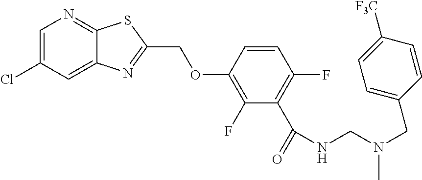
C12=CC(Cl)=CN=C1SC(COC1=C(F)C(C(=O)NCN(CC3=CC=C([F3C])C=C3)C)=C(F)C=C1)=N2
